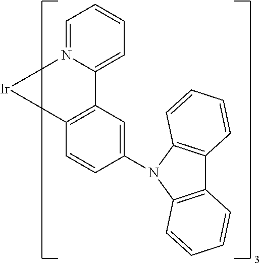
C12=C([Ir]N3=CC=CC=C13)C=CC(N1C3=C(C4=C1C=CC=C4)C=CC=C3)=C2
